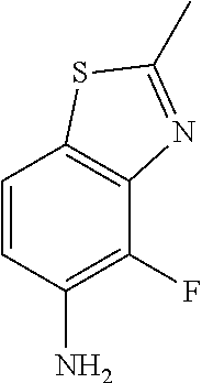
C1=CC(N)=C(F)C2=C1SC(C)=N2
